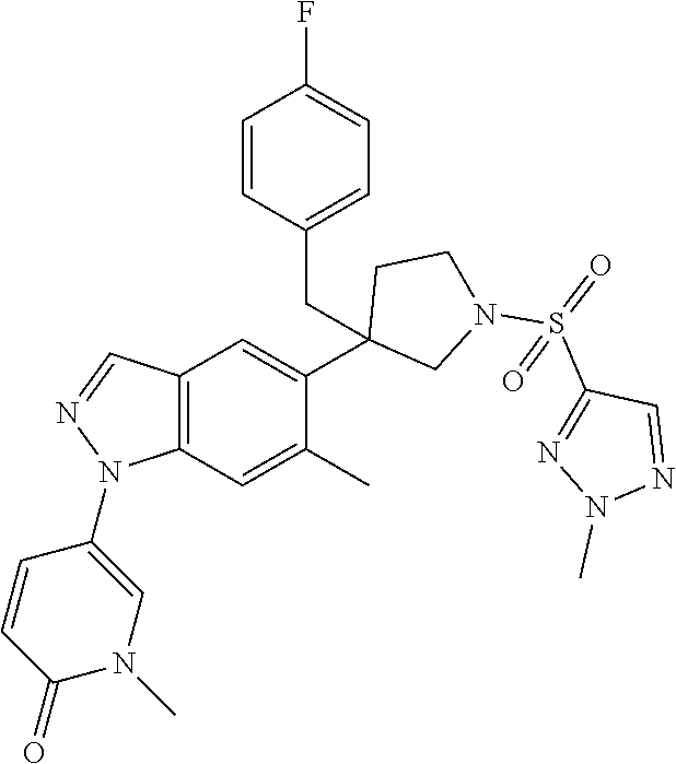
C1(C2=CC3=C(C=C2C)N(C2=CN(C)C(=O)C=C2)N=C3)(CC2=CC=C(F)C=C2)CN(S(=O)(C2=NN(C)N=C2)=O)CC1
